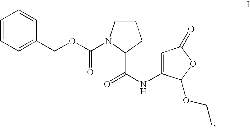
C(OC(=O)N1CCCC1C(=O)NC1=CC(=O)OC1OCC)C1=CC=CC=C1
